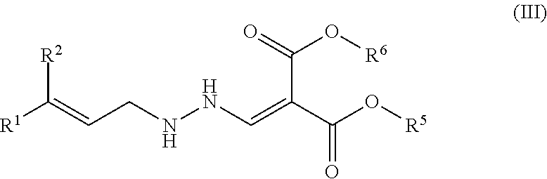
[R1]C(=CCNNC=C(C(O[R5])=O)C(=O)O[R6])[R2]
